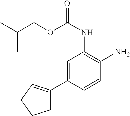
C1=C(C2=CCCC2)C=CC(N)=C1NC(OCC(C)C)=O
